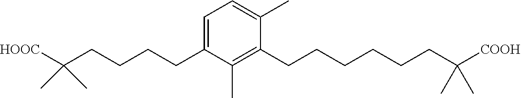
C1=C(C)C(CCCCCCC(C)(C)[COOH])=C(C)C(CCCCC(C)(C)[HOOC])=C1
